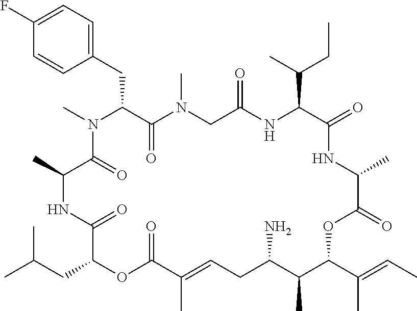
C1(F)=CC=C(CC2C(=O)N(C)CC(=O)NC(C(C)CC)C(=O)NC(C)C(=O)OC(C(C)=CC)C(C)C(N)CC=C(C)C(=O)OC(CC(C)C)C(=O)NC(C)C(=O)N2C)C=C1
